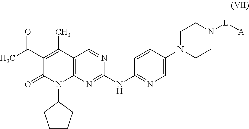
C1(=O)C(C(C)=O)=C(C)C2=C(N1C1CCCC1)N=C(NC1=NC=C(N3CCN([L][A])CC3)C=C1)N=C2
